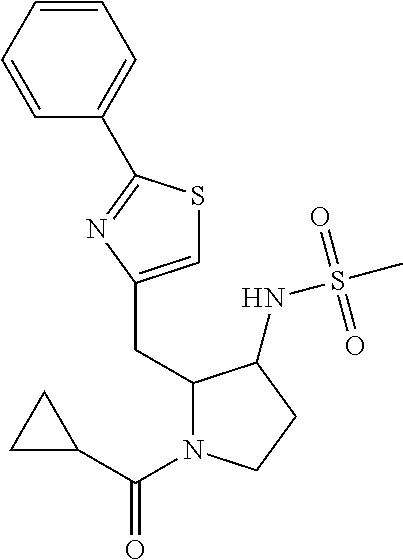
C1=C(CC2N(C(=O)C3CC3)CCC2NS(=O)(=O)C)N=C(C2=CC=CC=C2)S1
